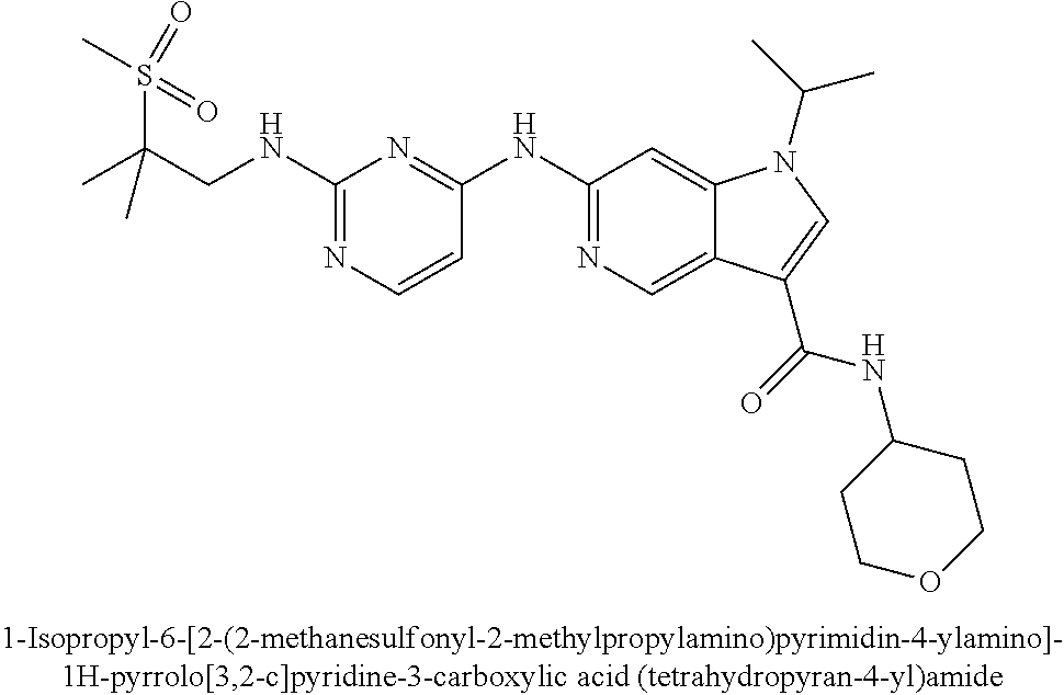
C1=C(C(NC2CCOCC2)=O)C2=CN=C(NC3=NC(NCC(S(=O)(C)=O)(C)C)=NC=C3)C=C2N1C(C)C
